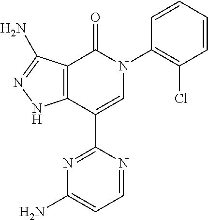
C1=CC=CC(N2C(=O)C3=C(C(C4=NC(N)=CC=N4)=C2)NN=C3N)=C1Cl
